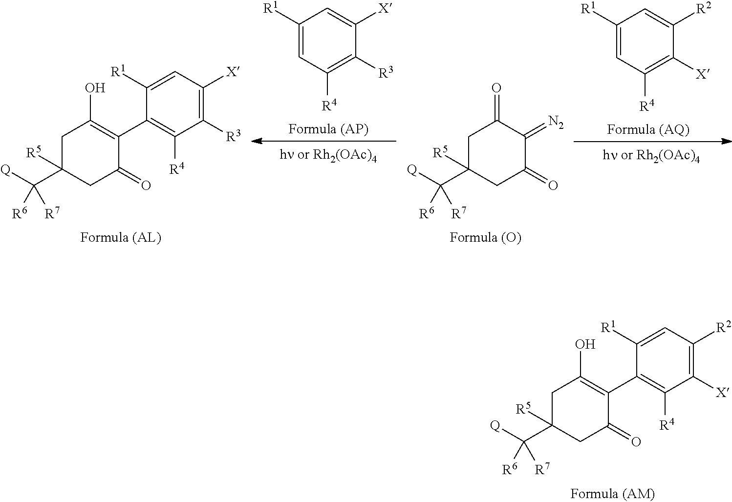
C1([R1])=CC([R2])=C([X])C([R4])=C1C1=C(O)CC(C([Q])([R7])[R6])([R5])CC1=O.C1([R1])=CC([X])=C([R3])C([R4])=C1C1=C(O)CC(C([Q])([R7])[R6])([R5])CC1=O.C1([R1])=CC([R4])=C([R3])C([X])=C1.[N2]=C1C(=O)CC(C([Q])([R7])[R6])([R5])CC1=O.C1([R1])=CC([R4])=C([X])C([R2])=C1
